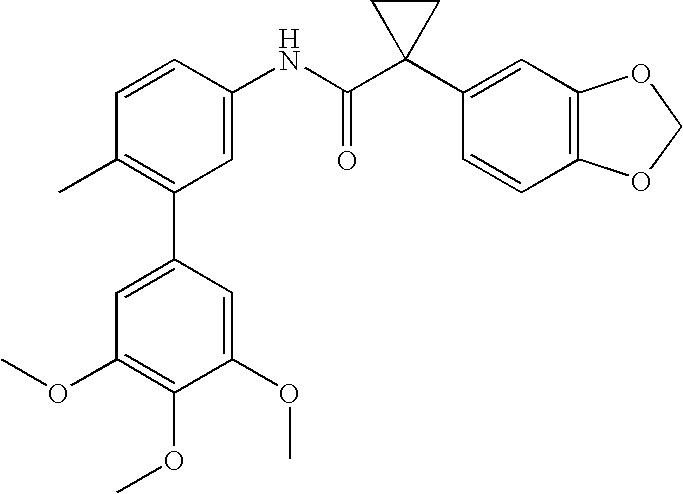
C1=CC(NC(C2(C3=CC4=C(C=C3)OCO4)CC2)=O)=CC(C2=CC(OC)=C(OC)C(OC)=C2)=C1C
